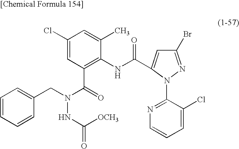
C1(Cl)=CC(C(=O)N(NC([OCH3])=O)CC2=CC=CC=C2)=C(NC(=O)C2=CC(Br)=NN2C2=NC=CC=C2Cl)C(C)=C1
